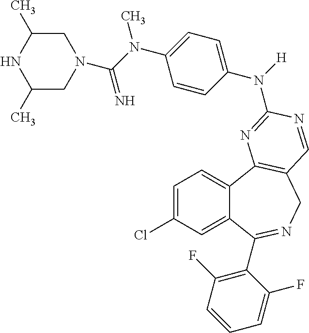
C1=C(Cl)C=C2C(=C1)C1=C(CN=C2C2=C(F)C=CC=C2F)C=NC(N(C2=CC=C(N(C(N3CC(C)NC(C)C3)=N)C)C=C2)[H])=N1
